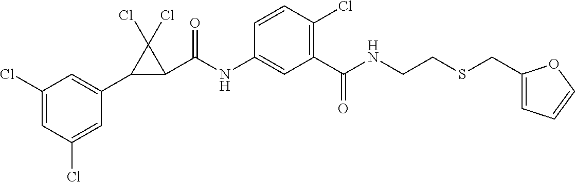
C1(Cl)=CC(Cl)=CC(C2C(C(NC3=CC(C(NCCSCC4=CC=CO4)=O)=C(Cl)C=C3)=O)C2(Cl)Cl)=C1
